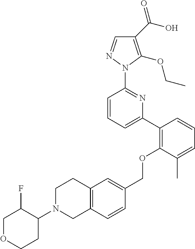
C1(C(O)=O)=C(OCC)N(C2=NC(C3=C(OCC4=CC5=C(C=C4)CN(C4C(F)COCC4)CC5)C(C)=CC=C3)=CC=C2)N=C1
